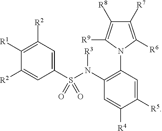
C1(S(N(C2=C(N3C([R6])=C([R7])C([R8])=C3[R9])C=C([R5])C([R4])=C2)[R3])(=O)=O)=CC([R2])=C([R1])C([R2])=C1
